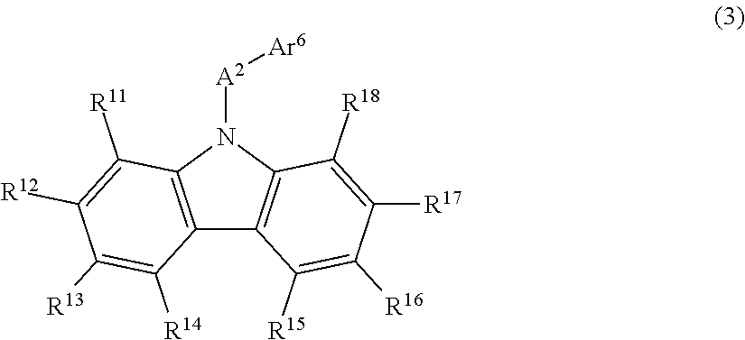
C12=C(N([A2][Ar6])C3=C1C([R15])=C([R16])C([R17])=C3[R18])C([R11])=C([R12])C([R13])=C2[R14]
